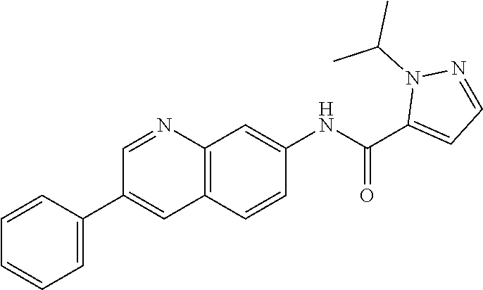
C1=CC=C(C2=CC3=C(N=C2)C=C(NC(C2=CC=NN2C(C)C)=O)C=C3)C=C1
